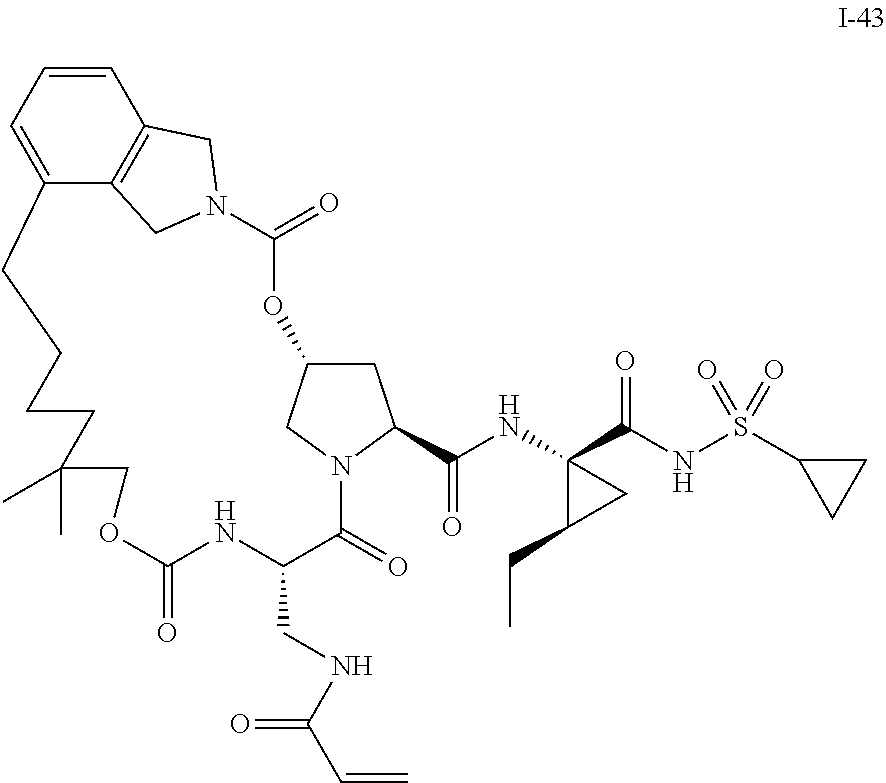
C1=CC=C2C3=C1CN(C3)C(=O)OC1CC(C(NC3(C(NS(C4CC4)(=O)=O)=O)C(CC)C3)=O)N(C1)C(=O)C(CNC(C=C)=O)NC(=O)OCC(C)(C)CCCC2
